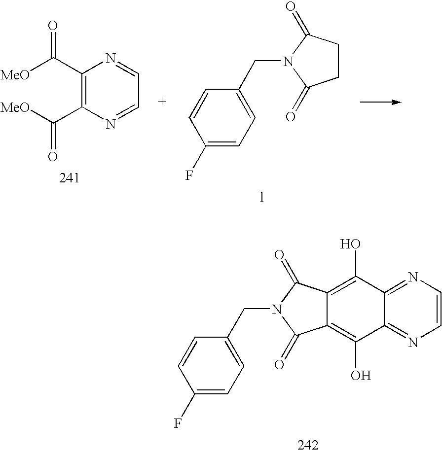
C1(C([MeO])=O)=C(C([MeO])=O)N=CC=N1.C1(F)=CC=C(CN2C(=O)CCC2=O)C=C1.C1(F)=CC=C(CN2C(=O)C3=C(O)C4=NC=CN=C4C(O)=C3C2=O)C=C1
